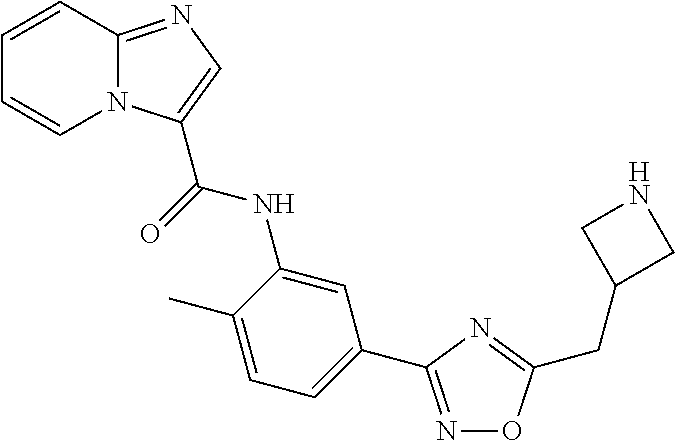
N1=C(C2=CC=C(C)C(NC(=O)C3=CN=C4N3C=CC=C4)=C2)N=C(CC2CNC2)O1
